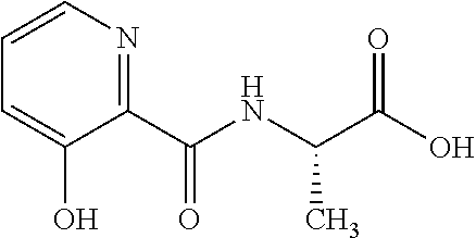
C1=C(O)C(C(NC(C(O)=O)C)=O)=NC=C1
